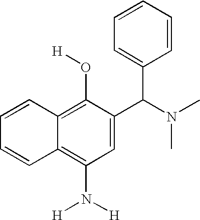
C1=CC2=C(N([H])[H])C=C(C(C3=CC=CC=C3)N(C)C)C(O[H])=C2C=C1
